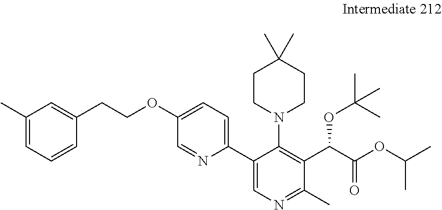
C1(CCOC2=CC=C(C3=CN=C(C)C(C(C(OC(C)C)=O)OC(C)(C)C)=C3N3CCC(C)(C)CC3)N=C2)=CC(C)=CC=C1
